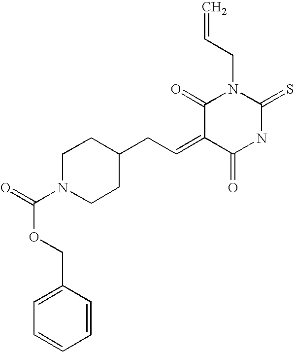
C=CCN1C(=O)C(=CCC2CCN(C(=O)OCC3=CC=CC=C3)CC2)C(=O)NC1=S
